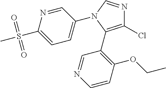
C1=NC(S(C)(=O)=O)=CC=C1N1C=NC(Cl)=C1C1=C(OCC)C=CN=C1
